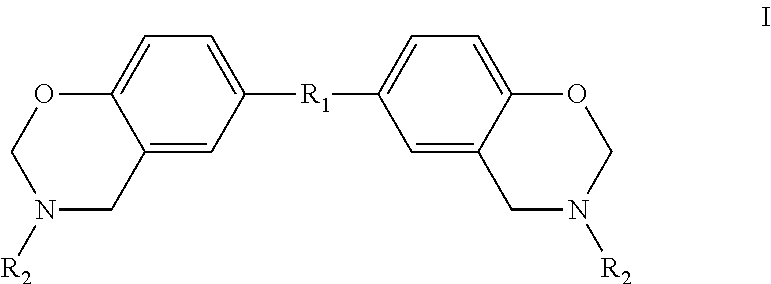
C12=CC([R1]C3=CC=C4C(=C3)CN([R2])CO4)=CC=C1OCN([R2])C2
